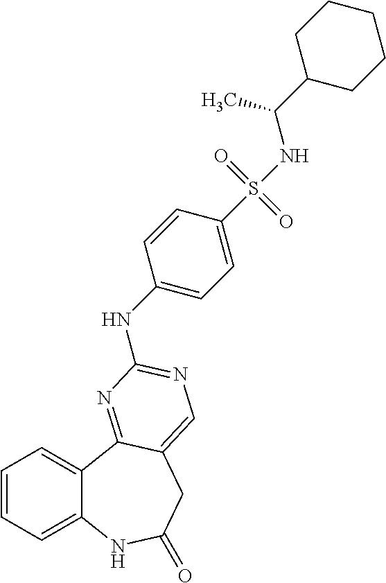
C1=CC=C2C(=C1)C1=NC(NC3=CC=C(S(=O)(=O)NC(C4CCCCC4)C)C=C3)=NC=C1CC(=O)N2
